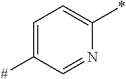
C1=C([#])C=NC(*)=C1
